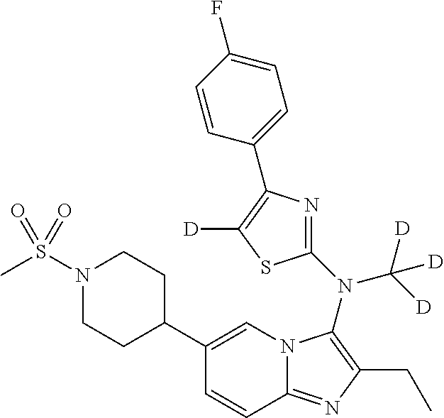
C1(C2CCN(S(C)(=O)=O)CC2)=CN2C(=NC(CC)=C2N(C2=NC(C3=CC=C(F)C=C3)=C([D])S2)C([D])([D])[D])C=C1
